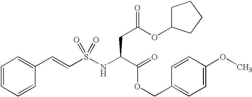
C(=CS(NC(C(=O)OCC1=CC=C(OC)C=C1)CC(OC1CCCC1)=O)(=O)=O)C1=CC=CC=C1
